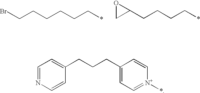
BrCCCCCC*.C1(CCCC*)OC1.C1(CCCC2=CC=[N+](*)C=C2)=CC=NC=C1
